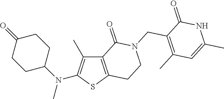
C12=C(SC(N(C3CCC(=O)CC3)C)=C1C)CCN(CC1=C(C)C=C(C)NC1=O)C2=O
